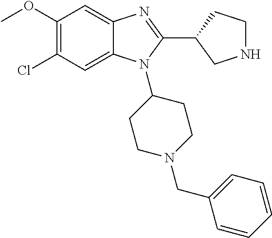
C1(OC)=C(Cl)C=C2C(=C1)N=C(C1CNCC1)N2C1CCN(CC2=CC=CC=C2)CC1
